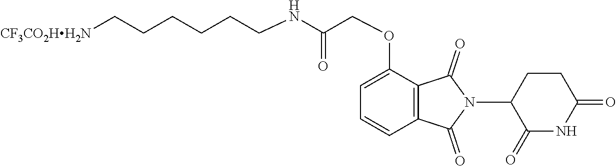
C(CCC[CF3CO2HH2N])CCNC(=O)COC1=CC=CC2=C1C(=O)N(C1C(=O)NC(=O)CC1)C2=O
